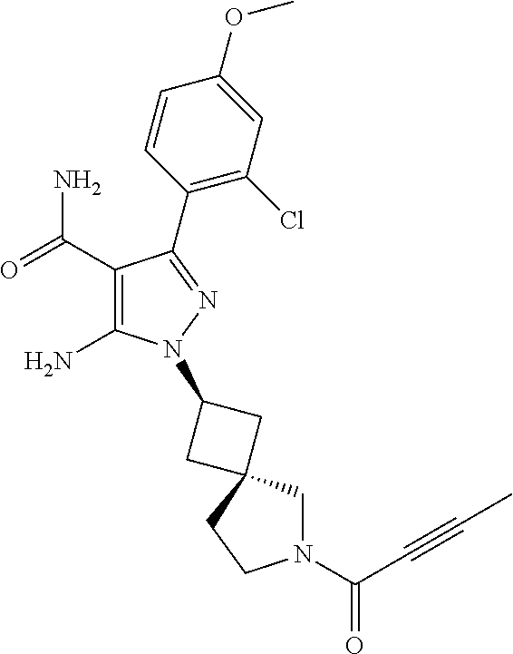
C1(C(=O)N)=C(N)N(C2CC3(CN(C(=O)C#CC)CC3)C2)N=C1C1=C(Cl)C=C(OC)C=C1
